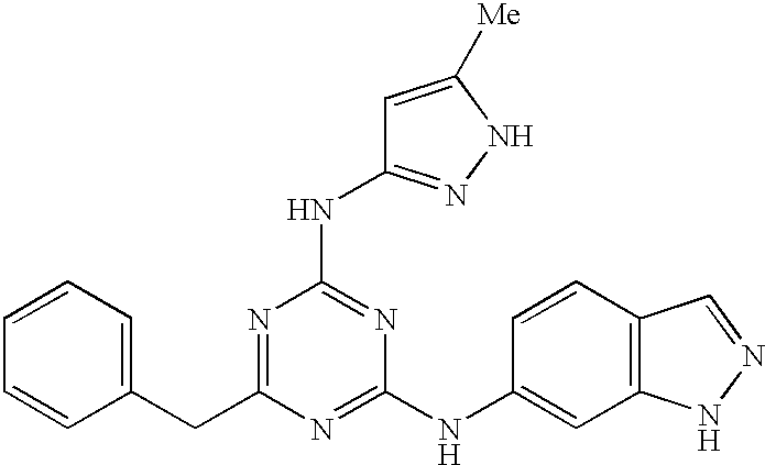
C1=CC=C(CC2=NC(NC3=NNC([Me])=C3)=NC(NC3=CC4=C(C=C3)C=NN4)=N2)C=C1
